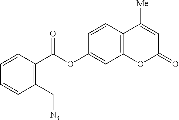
C1=CC(C(OC2=CC3=C(C=C2)C([Me])=CC(=O)O3)=O)=C(C[N3])C=C1
